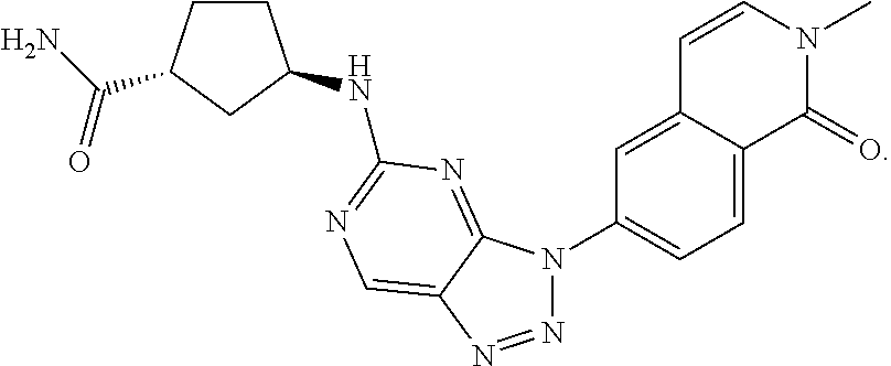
N1=NC2=CN=C(NC3CCC(C(N)=O)C3)N=C2N1C1=CC=C2C(=C1)C=CN(C)C2=O
